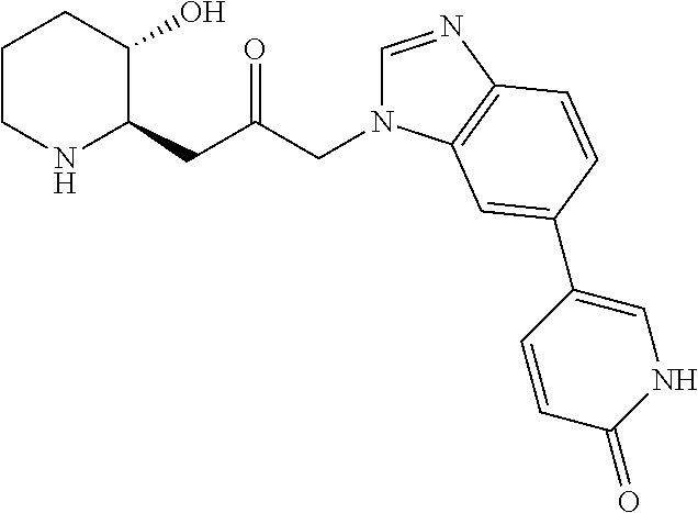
C1CNC(CC(=O)CN2C=NC3=C2C=C(C2=CNC(=O)C=C2)C=C3)C(O)C1
